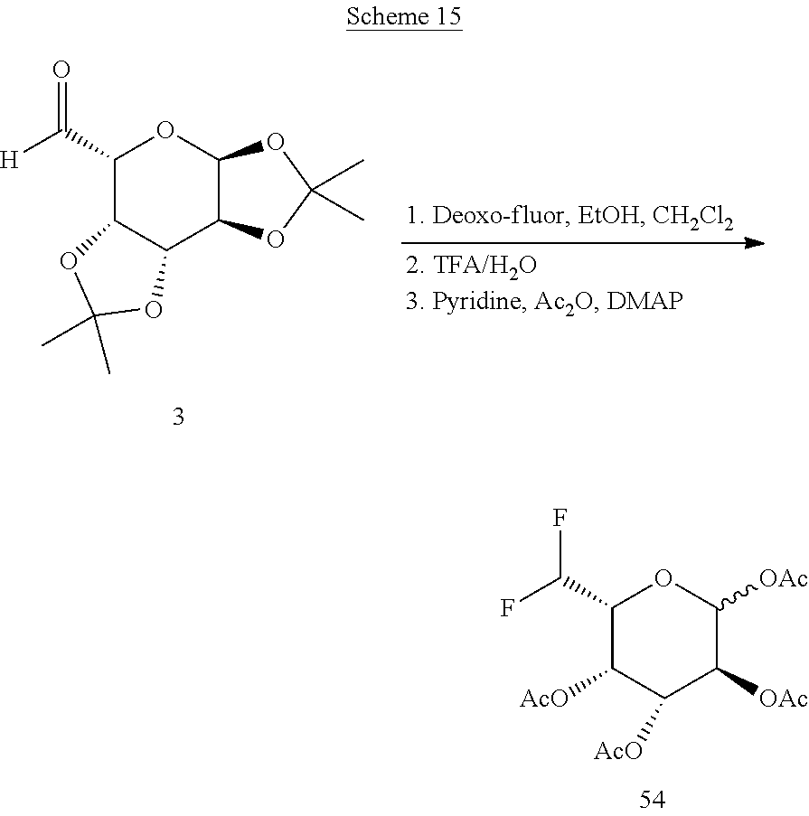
C1(C([H])=O)C2C(C3C(O1)OC(C)(C)O3)OC(C)(C)O2.C1(C(F)F)C([AcO])C([AcO])C([OAc])C([OAc])O1
